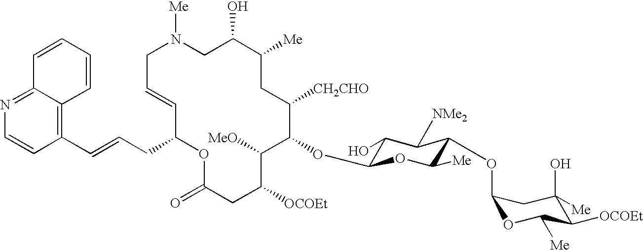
C1C(O)C([Me])CC([CH2CHO])C(OC2C(O)C([NMe2])C(OC3OC([Me])C([OCOEt])C(O)([Me])C3)C([Me])O2)C([MeO])C([OCOEt])CC(=O)OC(CC=CC2=C3C(=NC=C2)C=CC=C3)C=CCN1[Me]
